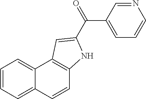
C1=CC2=CC=CC=C2C2=C1NC(C(=O)C1=CC=CN=C1)=C2
